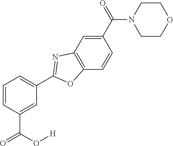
C1=C(C(O[H])=O)C=CC=C1C1=NC2=C(C=CC(C(=O)N3CCOCC3)=C2)O1
